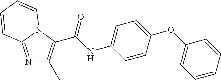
N1=C2N(C(C(NC3=CC=C(OC4=CC=CC=C4)C=C3)=O)=C1C)C=CC=C2
